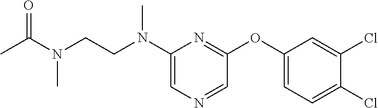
C1(N(CCN(C(C)=O)C)C)=CN=CC(OC2=CC=C(Cl)C(Cl)=C2)=N1
